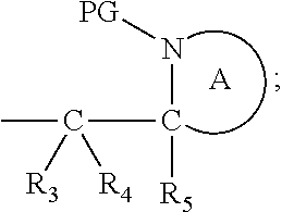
CC(C([R5])N[PG])([R3])[R4].[A]
